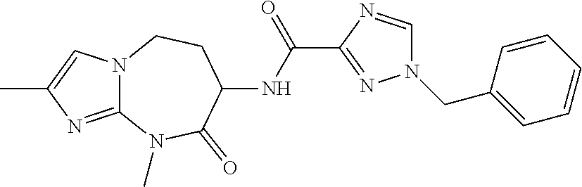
C12=NC(C)=CN1CCC(NC(C1=NN(CC3=CC=CC=C3)C=N1)=O)C(=O)N2C
